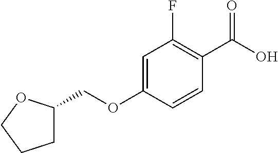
C1=C(OCC2CCCO2)C=CC(C(O)=O)=C1F
